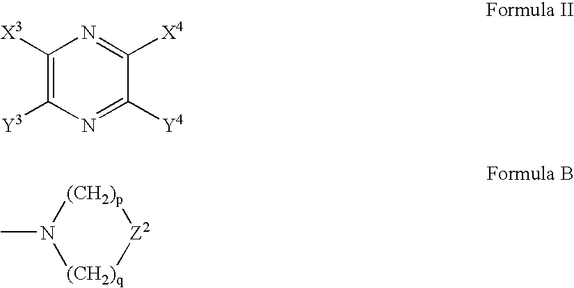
C1([X3])=C([Y3])N=C([Y4])C([X4])=N1.CN1[(CH2)p][Z2][(CH2)q]1
